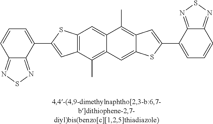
C12=NSN=C1C(C1=CC3=C(S1)C=C1C(=C3C)C=C3C(=C1C)C=C(C1=CC=CC4=NSN=C14)S3)=CC=C2
